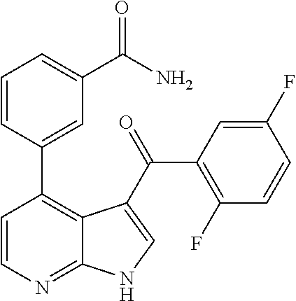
C1=CC(C2=C3C(=NC=C2)NC=C3C(=O)C2=C(F)C=CC(F)=C2)=CC(C(N)=O)=C1
